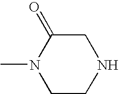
N1(C)CCNCC1=O
